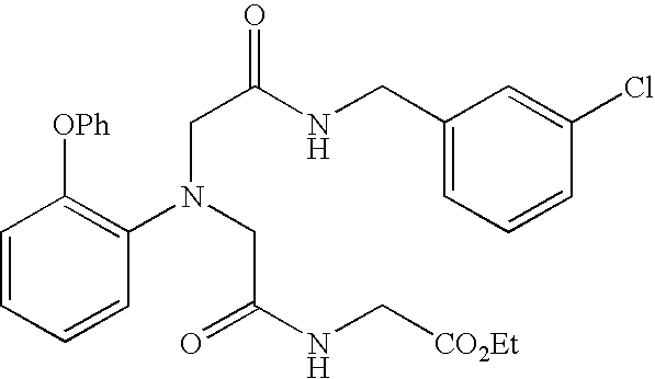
C1=CC=CC(N(CC(=O)NC[CO2Et])CC(NCC2=CC=CC(Cl)=C2)=O)=C1[OPh]
